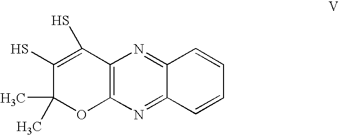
C12=C(N=C3C(=N1)C=CC=C3)OC(C)(C)C(S)=C2S
